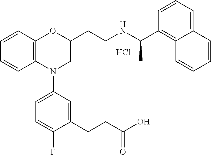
Cl.C1=CC2=C(C=C1)N(C1=CC=C(F)C(CCC(O)=O)=C1)CC(CCNC(C1=C3C(=CC=C1)C=CC=C3)C)O2
